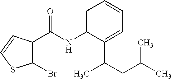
C1(Br)=C(C(NC2=CC=CC=C2C(C)CC(C)C)=O)C=CS1
